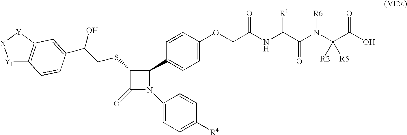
O(CC(NC(C(N(C(C(O)=O)([R2])[R5])[R6])=O)[R1])=O)C1=CC=C(C2C(SCC(O)C3=CC4=C([Y1][X][Y]4)C=C3)C(=O)N2C2=CC=C([R4])C=C2)C=C1
